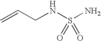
C=CCNS(N)(=O)=O
